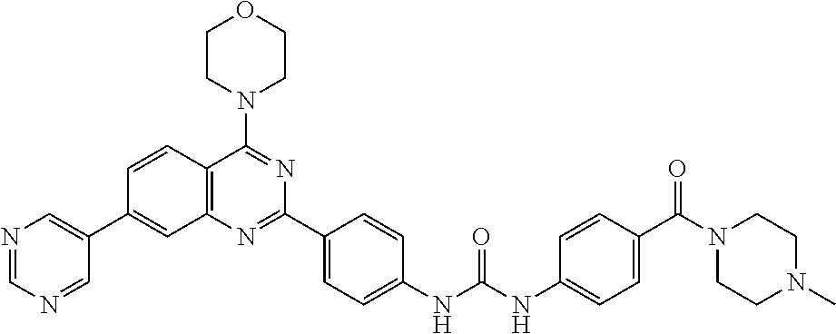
C1=CC2=C(C=C1C1=CN=CN=C1)N=C(C1=CC=C(NC(NC3=CC=C(C(N4CCN(C)CC4)=O)C=C3)=O)C=C1)N=C2N1CCOCC1
